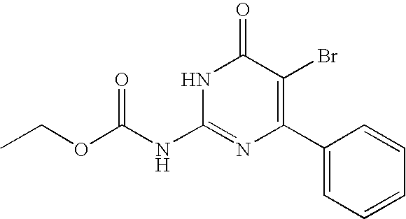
CCOC(NC1=NC(C2=CC=CC=C2)=C(Br)C(=O)N1)=O
